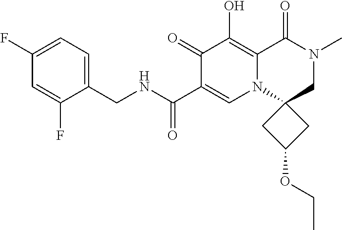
C1(CNC(=O)C2=CN3C(=C(O)C2=O)C(=O)N(C)CC32CC(OCC)C2)=CC=C(F)C=C1F
